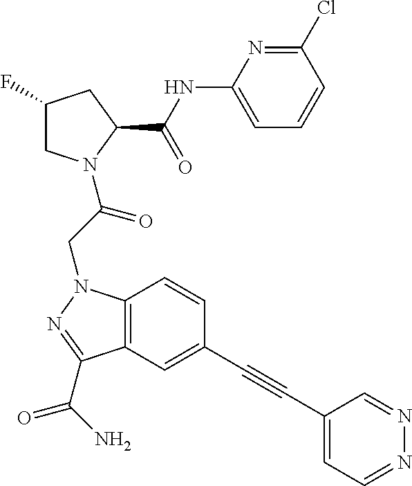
C1(NC(C2CC(F)CN2C(CN2C3=C(C(C(N)=O)=N2)C=C(C#CC2=CC=NN=C2)C=C3)=O)=O)=CC=CC(Cl)=N1
